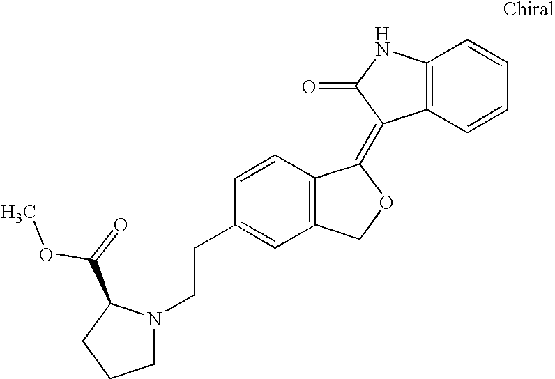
C1=CC(CCN2CCCC2C(=O)OC)=CC2=C1C(=C1C3=C(NC1=O)C=CC=C3)OC2
